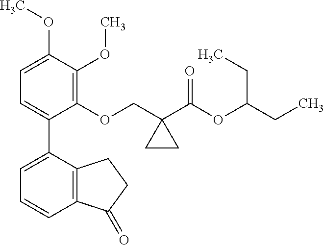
C1=C(OC)C(OC)=C(OCC2(C(OC(CC)CC)=O)CC2)C(C2=CC=CC3=C2CCC3=O)=C1
